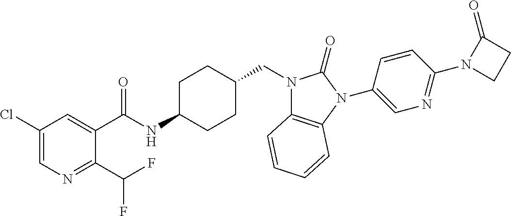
C1(Cl)=CN=C(C(F)F)C(C(NC2CCC(CN3C4=C(N(C5=CN=C(N6CCC6=O)C=C5)C3=O)C=CC=C4)CC2)=O)=C1
